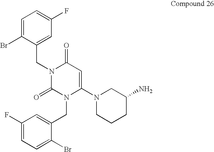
C1(F)=CC=C(Br)C(CN2C(N3CCCC(N)C3)=CC(=O)N(CC3=CC(F)=CC=C3Br)C2=O)=C1
